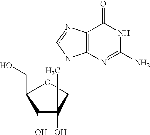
C1(O)C(O)(C)C(N2C3=C(C(=O)NC(N)=N3)N=C2)OC1CO
